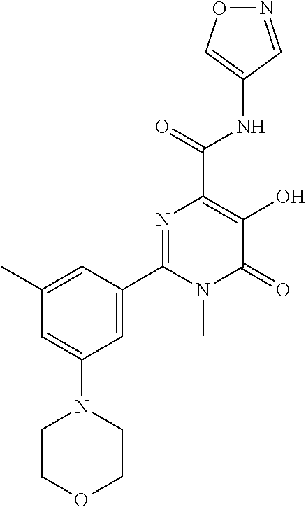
O1N=CC(NC(C2=C(O)C(=O)N(C)C(C3=CC(N4CCOCC4)=CC(C)=C3)=N2)=O)=C1
